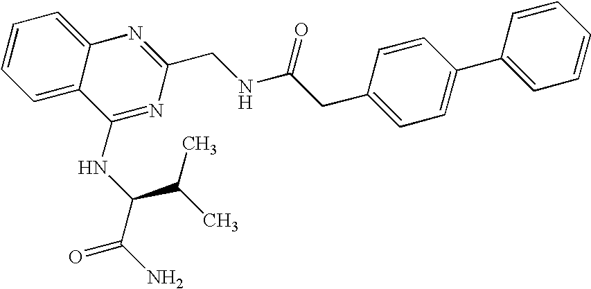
C1=C2C(=CC=C1)C(NC(C(C)C)C(N)=O)=NC(CNC(=O)CC1=CC=C(C3=CC=CC=C3)C=C1)=N2
